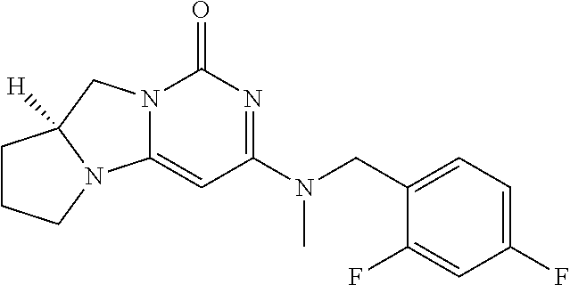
C1=C(CN(C2=NC(=O)N3C(=C2)N2C([H])(C3)CCC2)C)C(F)=CC(F)=C1
